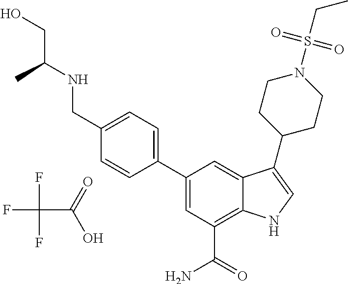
FC(F)(F)C(=O)O.C1=C(C2=CC=C(CNC(CO)C)C=C2)C=C2C(=C1C(=O)N)NC=C2C1CCN(S(CC)(=O)=O)CC1
